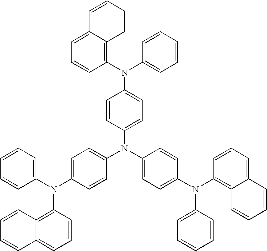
C1=CC(N(C2=CC=CC=C2)C2=CC=C(N(C3=CC=C(N(C4=C5C(=CC=C4)C=CC=C5)C4=CC=CC=C4)C=C3)C3=CC=C(N(C4=CC=CC=C4)C4=C5C(=CC=C4)C=CC=C5)C=C3)C=C2)=C2C(=C1)C=CC=C2
